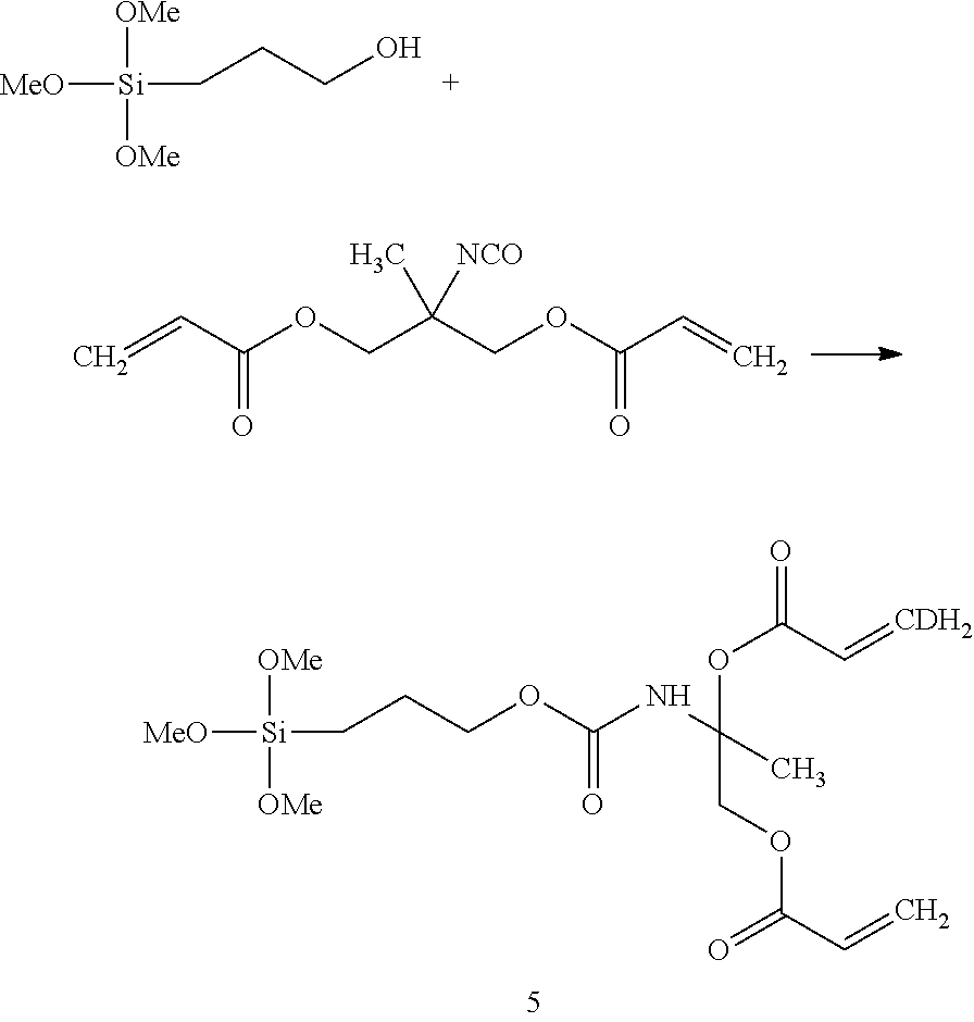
[Si]([MeO])([OMe])([OMe])CCCO.C=CC(OCC(COC(C=C)=O)(C)[NCO])=O.[Si]([MeO])([OMe])([OMe])CCCOC(NC(COC(C=C)=O)(OC(C=[CDH2])=O)C)=O
